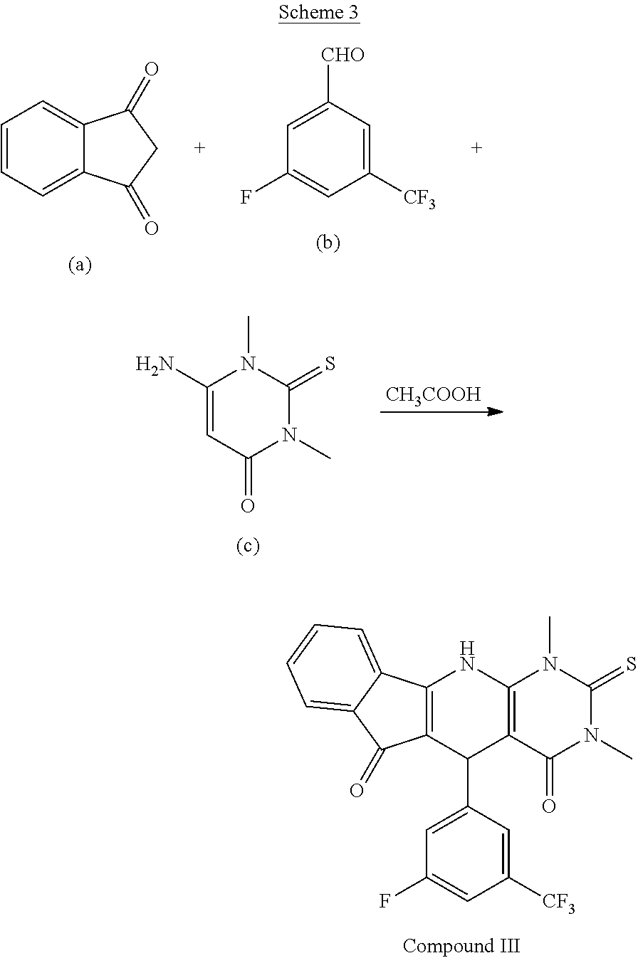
[CH3COOH].C1(N)=CC(=O)N(C)C(=S)N1C.C1=CC=C2C(=C1)C(=O)CC2=O.C1([CHO])=CC(F)=CC([CF3])=C1.C12=C(C(=O)N(C)C(=S)N1C)C(C1=CC(F)=CC([CF3])=C1)C1=C(N2)C2=CC=CC=C2C1=O
